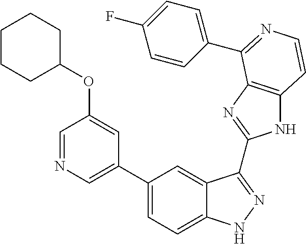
C1(C2=CN=CC(OC3CCCCC3)=C2)=CC=C2C(=C1)C(C1=NC3=C(N1)C=CN=C3C1=CC=C(F)C=C1)=NN2
